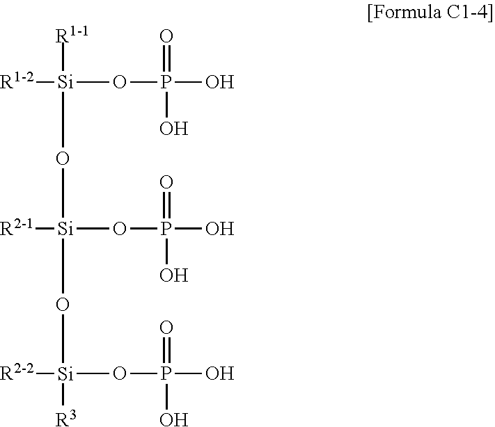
[Si]([R1-2])(OP(=O)(O)O)([R1-1])O[Si]([R2-1])(OP(=O)(O)O)O[Si]([R2-2])([R3])OP(=O)(O)O
